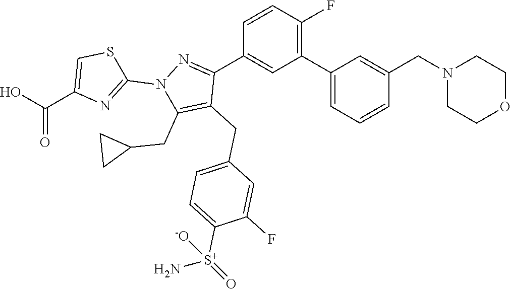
C1(C2=CC=CC(CN3CCOCC3)=C2)=C(F)C=CC(C2=NN(C3=NC(C(O)=O)=CS3)C(CC3CC3)=C2CC2=CC=C([S+](N)(=O)[-O])C(F)=C2)=C1
